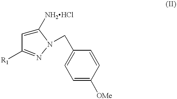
C1([NH2HCl])=CC([R1])=NN1CC1=CC=C([OMe])C=C1
